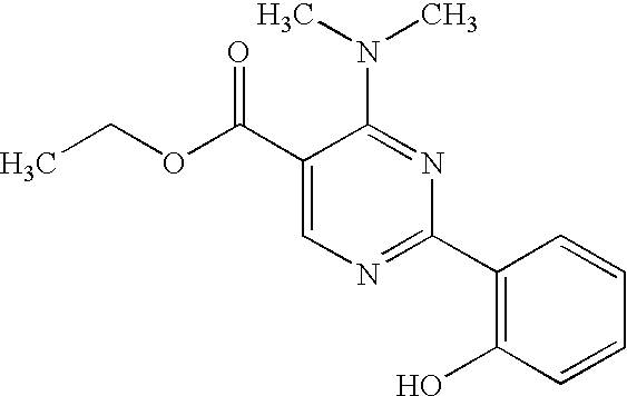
C1(C(OCC)=O)=CN=C(C2=C(O)C=CC=C2)N=C1N(C)C
